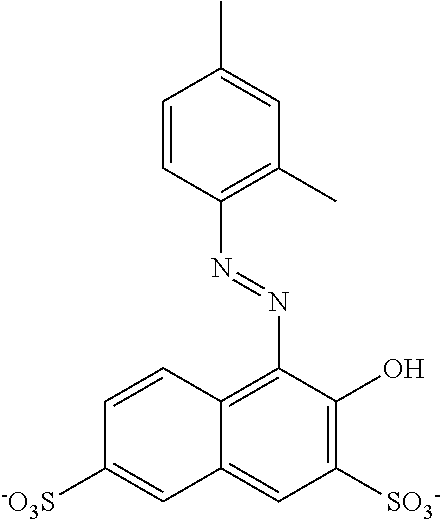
C1=CC(N=NC2=C3C(=CC([SO3-])=C2O)C=C([-O3S])C=C3)=C(C)C=C1C
